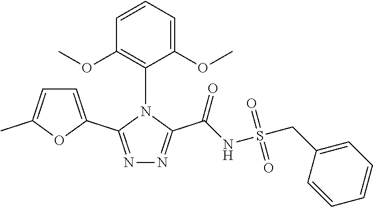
N1=C(C2=CC=C(C)O2)N(C2=C(OC)C=CC=C2OC)C(C(=O)NS(CC2=CC=CC=C2)(=O)=O)=N1
